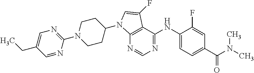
N1=CN=C(NC2=CC=C(C(N(C)C)=O)C=C2F)C2=C1N(C1CCN(C3=NC=C(CC)C=N3)CC1)C=C2F
